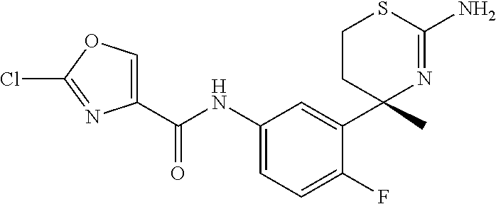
C1(C(NC2=CC=C(F)C(C3(C)N=C(N)SCC3)=C2)=O)=COC(Cl)=N1
